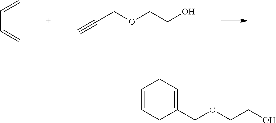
C(C=C)=C.C#CCOCCO.C1=CCC(COCCO)=CC1
